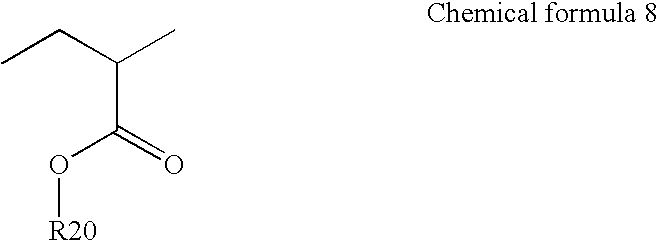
CCC(C)C(=O)O[R20]
